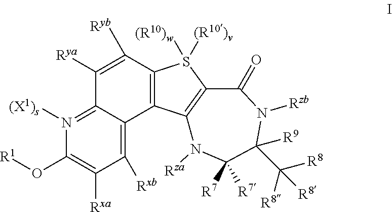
C1([Rxb])=C2C(=N([(X1)s])C(O[R1])=C1[Rxa])C([Rya])=C([Ryb])C1=C2C2=C(S1([(R10)w])[(R10)v])C(=O)N([Rzb])C([R9])(C([R8])([R8])[R8])C([R7])([R7])N2[Rza]
